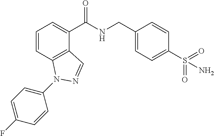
C1=CC2=C(C(C(NCC3=CC=C(S(=O)(=O)N)C=C3)=O)=C1)C=NN2C1=CC=C(F)C=C1
